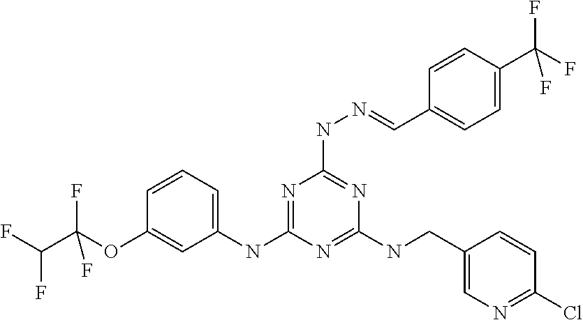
C1(NC2=NC(NN=CC3=CC=C(C(F)(F)F)C=C3)=NC(NCC3=CN=C(Cl)C=C3)=N2)=CC=CC(OC(C(F)F)(F)F)=C1
